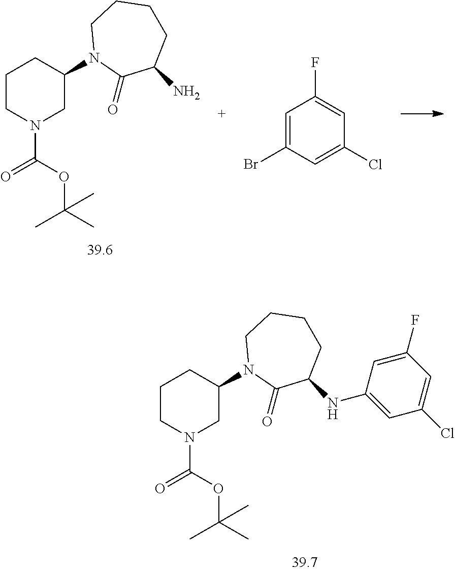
C1CN(C(OC(C)(C)C)=O)CC(N2C(=O)C(N)CCCC2)C1.C1=C(Br)C=C(Cl)C=C1F.C1CN(C(OC(C)(C)C)=O)CC(N2C(=O)C(NC3=CC(Cl)=CC(F)=C3)CCCC2)C1
